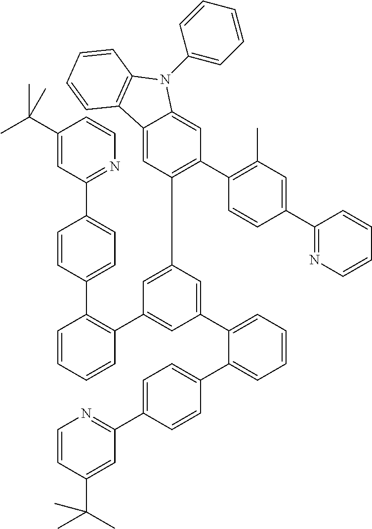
C1(C(C)(C)C)=CC(C2=CC=C(C3=C(C4=CC(C5=CC=CC=C5C5=CC=C(C6=NC=CC(C(C)(C)C)=C6)C=C5)=CC(C5=C(C6=C(C)C=C(C7=NC=CC=C7)C=C6)C=C6C(=C5)C5=C(N6C6=CC=CC=C6)C=CC=C5)=C4)C=CC=C3)C=C2)=NC=C1
